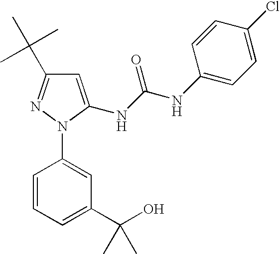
C1=C(NC(NC2=CC=C(Cl)C=C2)=O)N(C2=CC(C(O)(C)C)=CC=C2)N=C1C(C)(C)C
